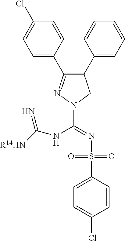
C1(C2=CC=CC=C2)C(C2=CC=C(Cl)C=C2)=NN(C(NC(=N)[R14HN])=NS(C2=CC=C(Cl)C=C2)(=O)=O)C1
